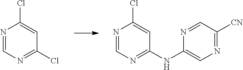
N1=CN=C(NC2=CN=C([CN])C=N2)C=C1Cl.N1=CN=C(Cl)C=C1Cl
